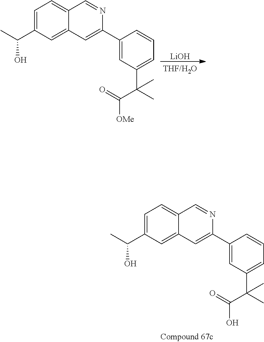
C1=C(C(C)O)C=C2C(=C1)C=NC(C1=CC(C(C)(C(=O)O)C)=CC=C1)=C2.C1=C(C(C)O)C=C2C(=C1)C=NC(C1=CC(C(C)(C(=O)[OMe])C)=CC=C1)=C2.[LiOH]
